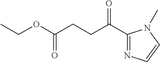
C(OC(CCC(C1=NC=CN1C)=O)=O)C
